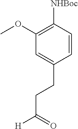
C1=C(CCC(=O)[H])C=CC([NHBoc])=C1OC
